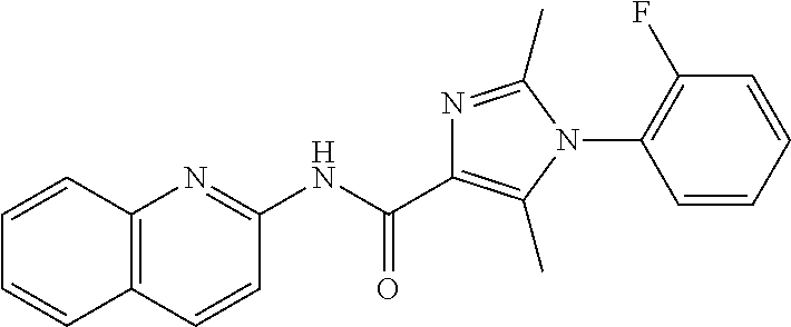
C1(NC(C2=C(C)N(C3=C(F)C=CC=C3)C(C)=N2)=O)=NC2=C(C=C1)C=CC=C2
